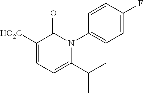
C1([HO2C])=CC=C(C(C)C)N(C2=CC=C(F)C=C2)C1=O
